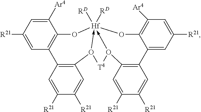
C1([Ar4])=CC([R21])=CC2=C1O[Hf]13([RD])([RD])-O(C4=C2C=C([R21])C([R21])=C4)[T4]O->1C1=C(C=C([R21])C([R21])=C1)C1=CC([R21])=CC([Ar4])=C1O3
